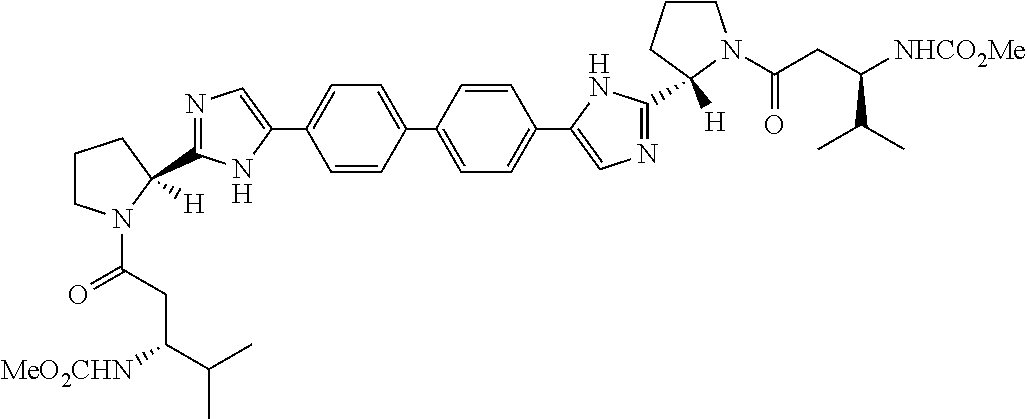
C1=C(C2=CC=C(C3=CN=C(C4([H])CCCN4C(CC(C(C)C)[NHCO2Me])=O)N3)C=C2)C=CC(C2=CN=C(C3([H])N(C(=O)CC([MeO2CHN])C(C)C)CCC3)N2)=C1
